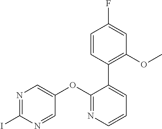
N1=C(I)N=CC(OC2=NC=CC=C2C2=C(OC)C=C(F)C=C2)=C1
